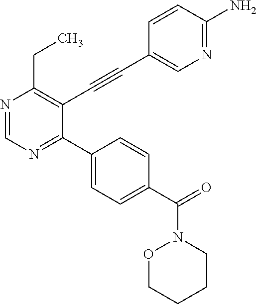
N1=CN=C(C2=CC=C(C(N3OCCCC3)=O)C=C2)C(C#CC2=CN=C(N)C=C2)=C1CC
